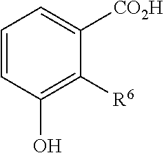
C1=CC(O)=C([R6])C([CO2H])=C1
